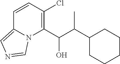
C1=CC(Cl)=C(C(C(C2CCCCC2)C)O)N2C1=CN=C2
